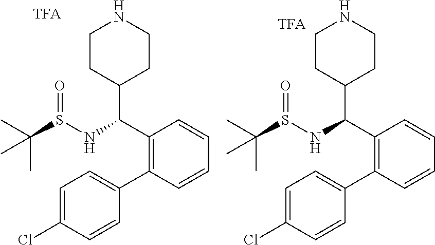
C1CC(C(C2=C(C3=CC=C(Cl)C=C3)C=CC=C2)NS(C(C)(C)C)=O)CCN1.C1CC(C(C2=C(C3=CC=C(Cl)C=C3)C=CC=C2)NS(C(C)(C)C)=O)CCN1
